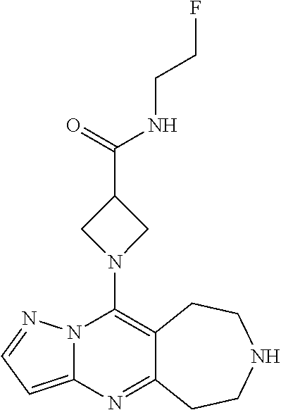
C12=C(N3CC(C(=O)NCCF)C3)N3C(=CC=N3)N=C1CCNCC2
